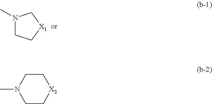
N1(C)CC[X1]C1.C1CN(C)CC[X2]1
